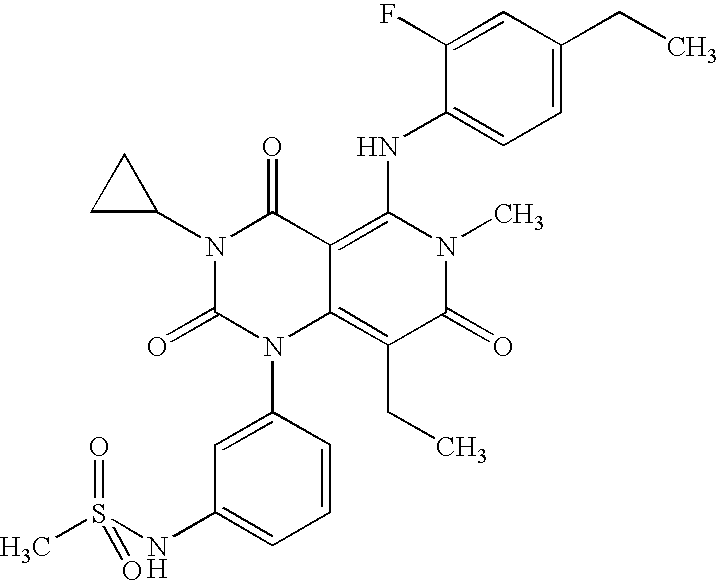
C1=CC(N2C3=C(CC)C(=O)N(C)C(NC4=CC=C(CC)C=C4F)=C3C(=O)N(C3CC3)C2=O)=CC(NS(C)(=O)=O)=C1
